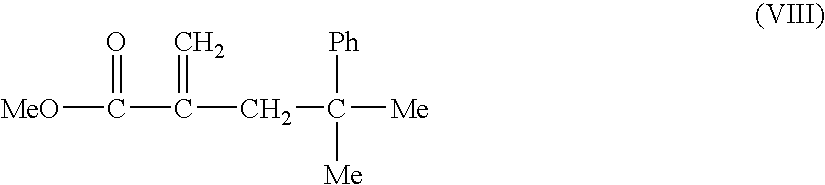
[MeO]C(C(CC([Me])([Ph])[Me])=C)=O
